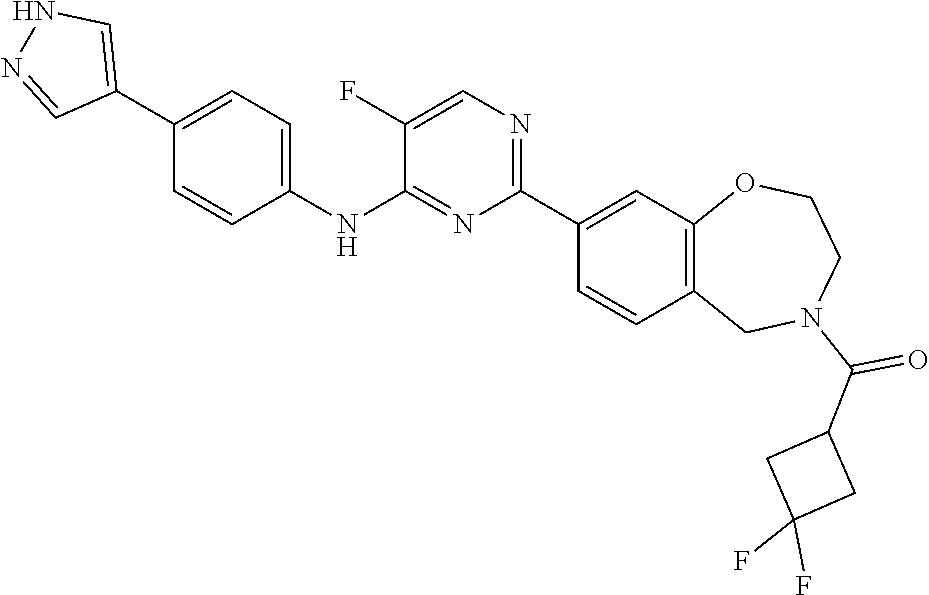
C1(C2=NC=C(F)C(NC3=CC=C(C4=CNN=C4)C=C3)=N2)=CC2=C(C=C1)CN(C(C1CC(F)(F)C1)=O)CCO2
